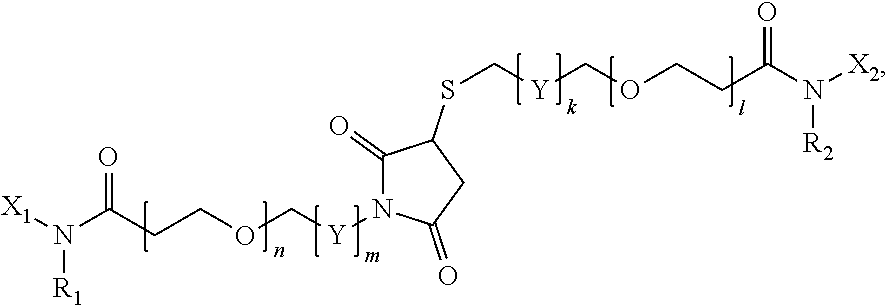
[X1]N(C(CCOC[Y]N1C(=O)C(SC[Y]COCCC(N([X2])[R2])=O)CC1=O)=O)[R1]
